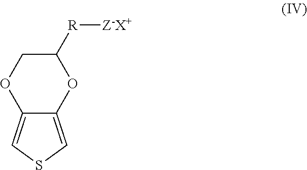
C12=CSC=C1OC([R][Z-X+])CO2
